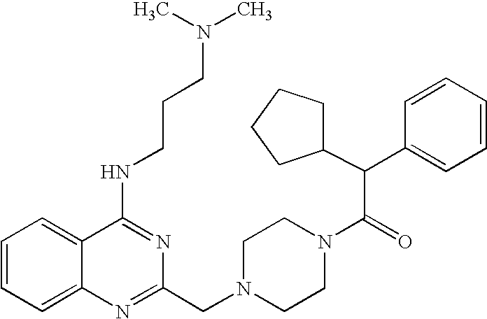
C1=CC=C2C(=C1)C(NCCCN(C)C)=NC(CN1CCN(C(=O)C(C3=CC=CC=C3)C3CCCC3)CC1)=N2
